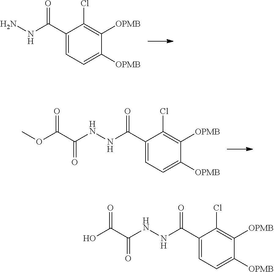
C1(C(NN)=O)=CC=C([OPMB])C([OPMB])=C1Cl.C1(C(NNC(C(=O)OC)=O)=O)=CC=C([OPMB])C([OPMB])=C1Cl.C1(C(NNC(C(=O)O)=O)=O)=CC=C([OPMB])C([OPMB])=C1Cl
